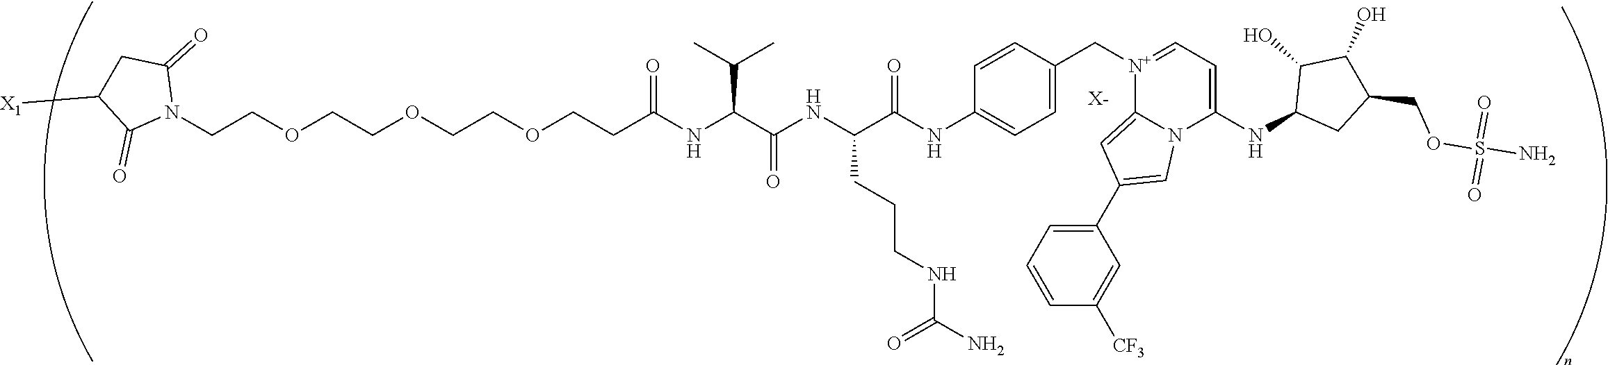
[X-].C(COCCOCCOCCC(NC(C(NC(C(NC1=CC=C(C[N+]2=CC=C(NC3CC(COS(N)(=O)=O)C(O)C3O)N3C2=CC(C2=CC=CC([CF3])=C2)=C3)C=C1)=O)CCCNC(=O)N)=O)C(C)C)=O)N1C(=O)CC([X1])C1=O
